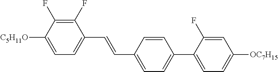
C1(F)=C(F)C([C5H11O])=CC=C1C=CC1=CC=C(C2=CC=C([OC7H15])C=C2F)C=C1
